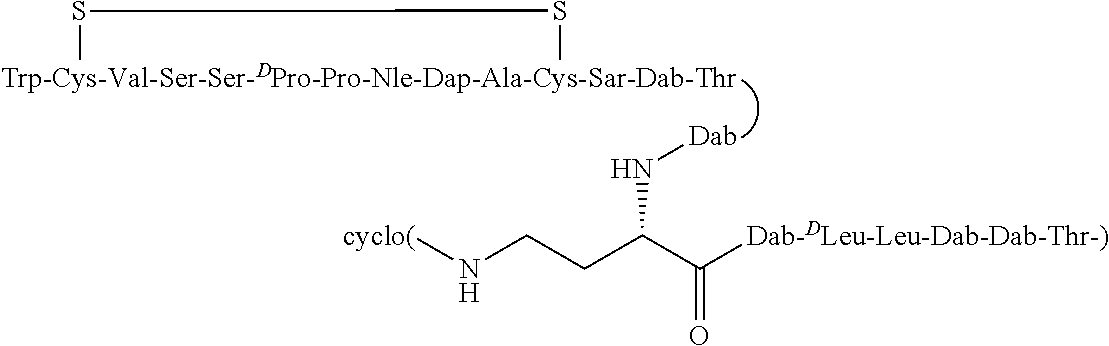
[Trp-Cys-Val-Ser-Ser-DPro-Pro-Nle-Dap-Ala-Cys-Sar-Dab-Thr]1SS1.[Dab]NC(CCN[cyclo(])C([Dab-DLeu-Leu-Dab-Dab-Thr-)])=O
